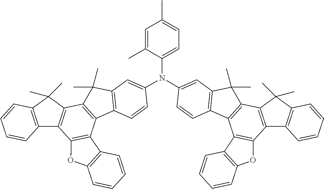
CC1=CC=C(N(C2=CC3=C(C4=C(C5=C(C6=C(C5(C)C)C=CC=C6)C5=C4C4=C(O5)C=CC=C4)C3(C)C)C=C2)C2=CC3=C(C4=C(C5=C(C6=C(C5(C)C)C=CC=C6)C5=C4C4=C(O5)C=CC=C4)C3(C)C)C=C2)C(C)=C1
